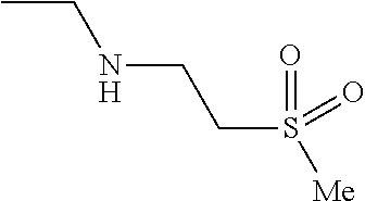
CCNCCS(=O)(=O)[Me]
